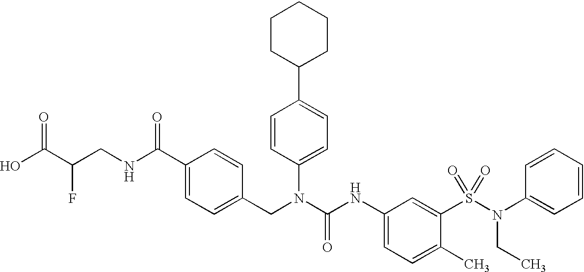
OC(C(CNC(C1=CC=C(CN(C(NC2=CC=C(C)C(S(N(C3=CC=CC=C3)CC)(=O)=O)=C2)=O)C2=CC=C(C3CCCCC3)C=C2)C=C1)=O)F)=O
